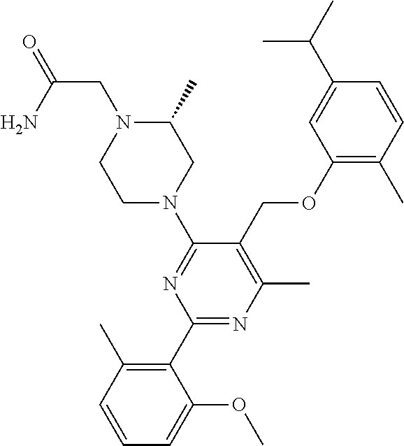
C1(OCC2=C(C)N=C(C3=C(C)C=CC=C3OC)N=C2N2CC(C)N(CC(=O)N)CC2)=C(C)C=CC(C(C)C)=C1
